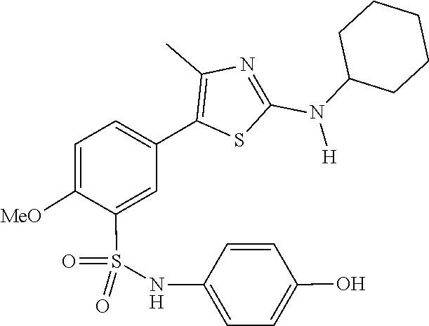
C1C(N(C2=NC(C)=C(C3=CC=C([MeO])C(S(=O)(NC4=CC=C(O)C=C4)=O)=C3)S2)[H])CCCC1
